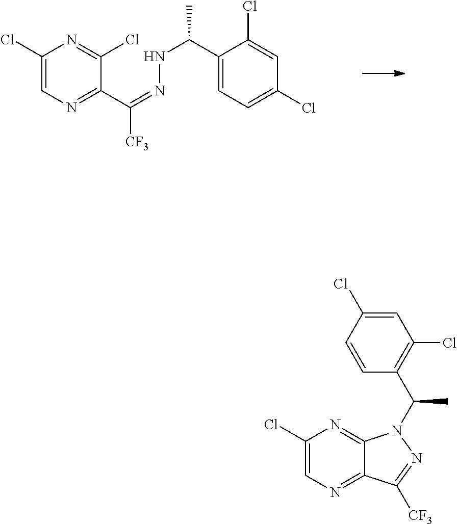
C1(Cl)=CN=C(C(=NNC(C2=CC=C(Cl)C=C2Cl)C)[CF3])C(Cl)=N1.C1(Cl)=CN=C2C(=N1)N(C(C1=C(Cl)C=C(Cl)C=C1)C)N=C2[CF3]
